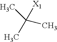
CC([X1])(C)C
